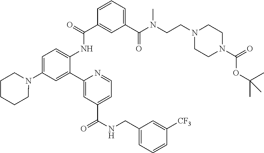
C1=C(N2CCCCC2)C=C(C2=CC(C(NCC3=CC=CC([CF3])=C3)=O)=CC=N2)C(NC(C2=CC(C(=O)N(CCN3CCN(C(=O)OC(C)(C)C)CC3)C)=CC=C2)=O)=C1
